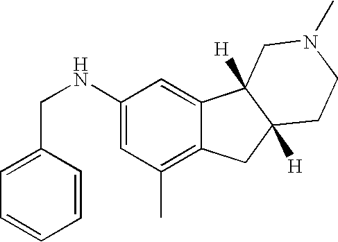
C1(NCC2=CC=CC=C2)=CC(C)=C2C(=C1)C1([H])C([H])(C2)CCN(C)C1
